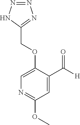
C(OC1=CN=C(OC)C=C1C([H])=O)C1=NN=NN1
